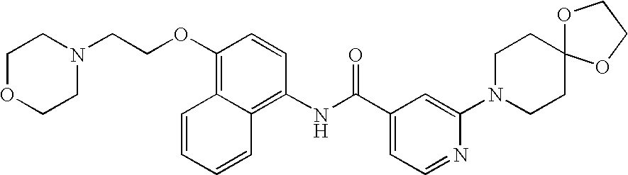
C1OCCN(CCOC2=C3C(=C(NC(C4=CC=NC(N5CCC6(CC5)OCCO6)=C4)=O)C=C2)C=CC=C3)C1
